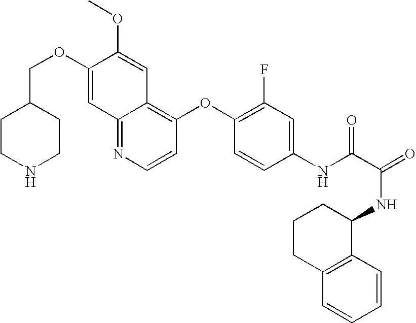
C(OC1=CC2=NC=CC(OC3=C(F)C=C(NC(C(=O)NC4C5=C(C=CC=C5)CCC4)=O)C=C3)=C2C=C1OC)C1CCNCC1
